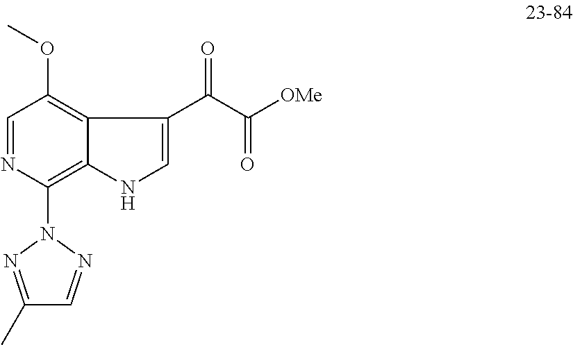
C1=NC(N2N=C(C)C=N2)=C2C(=C1OC)C(C(C([OMe])=O)=O)=CN2
